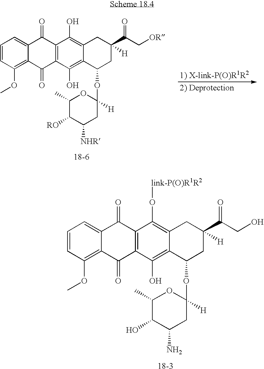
C1=CC(OC)=C2C(=C1)C(=O)C1=C(C2=O)C(O)=C2C(=C1O[link-P(O)R1R2])CC(C(CO)=O)([H])CC2OC1([H])OC(C)C(O)C(N)C1.[18-3].C1=CC(OC)=C2C(=C1)C(=O)C1=C(C2=O)C(O)=C2C(=C1O)CC(C(C[OR])=O)([H])CC2OC1([H])OC(C)C([RO])C([NHR])C1.[18-6].[2) Deprotection].[1) X-link-P(O)R1R2]
